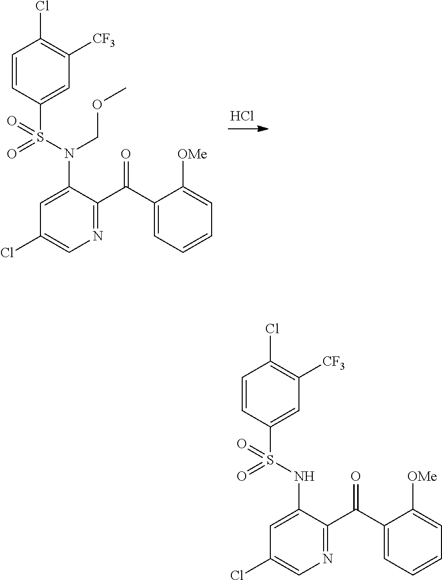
C1=CC(S(N(COC)C2=CC(Cl)=CN=C2C(C2=CC=CC=C2[OMe])=O)(=O)=O)=CC([CF3])=C1Cl.Cl.C1=CC(S(NC2=CC(Cl)=CN=C2C(C2=CC=CC=C2[OMe])=O)(=O)=O)=CC([CF3])=C1Cl
